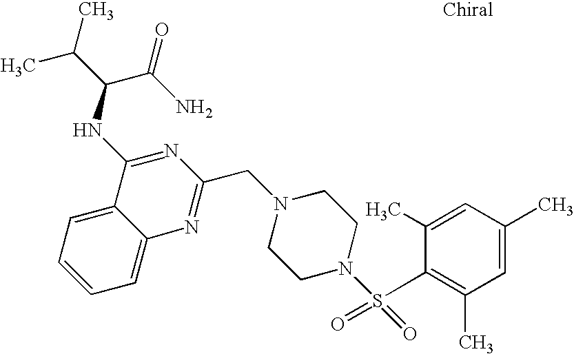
C1=C2C(=CC=C1)C(NC(C(C)C)C(N)=O)=NC(CN1CCN(S(=O)(=O)C3=C(C)C=C(C)C=C3C)CC1)=N2
